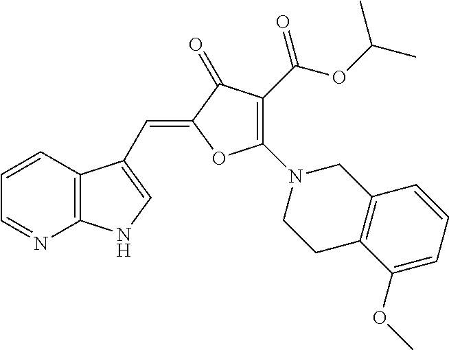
C1=CC2=C(N=C1)NC=C2C=C1C(=O)C(C(OC(C)C)=O)=C(N2CCC3=C(C2)C=CC=C3OC)O1
